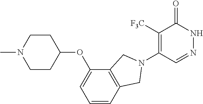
C1([F3C])=C(N2CC3=C(C(OC4CCN(C)CC4)=CC=C3)C2)C=NNC1=O
